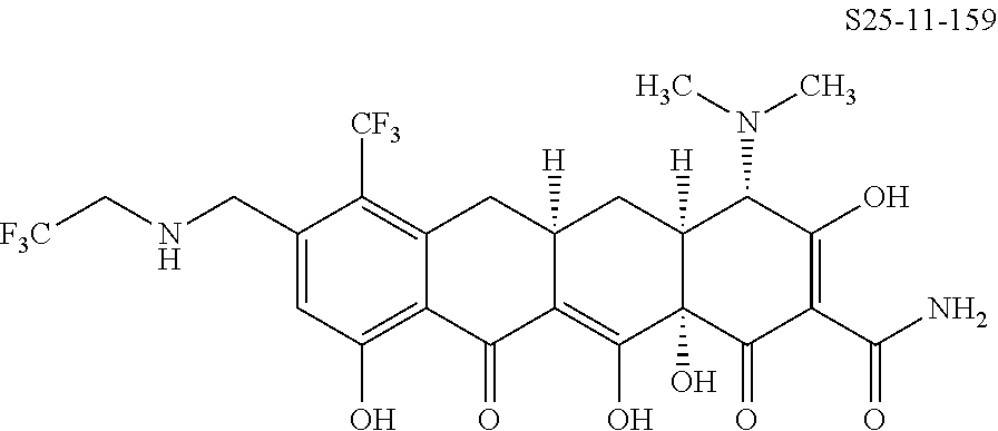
C1=C(CNC[F3C])C([CF3])=C2C(=C1O)C(=O)C1=C(O)C3(O)C([H])(CC1([H])C2)C(N(C)C)C(O)=C(C(N)=O)C3=O
